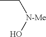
CC[N-Me]O
